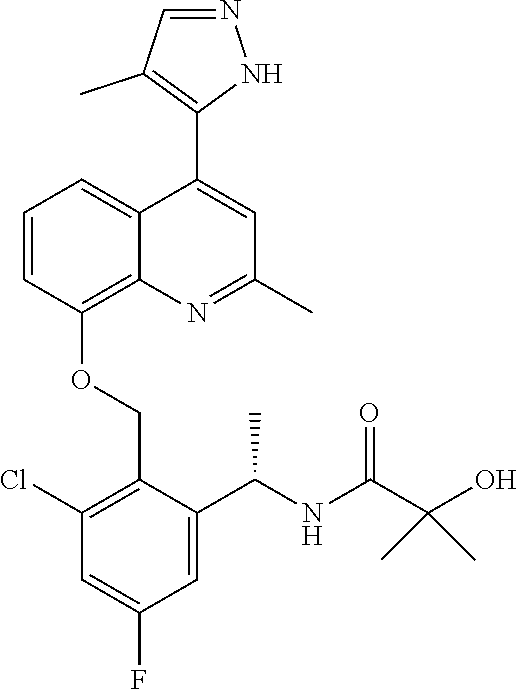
C1=CC(OCC2=C(Cl)C=C(F)C=C2C(NC(C(O)(C)C)=O)C)=C2C(=C1)C(C1=C(C)C=NN1)=CC(C)=N2
